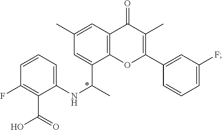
C1(C(=O)O)=C(F)C=CC=C1NC(C1=CC(C)=CC2=C1OC(C1=CC(F)=CC=C1)=C(C)C2=O)C
